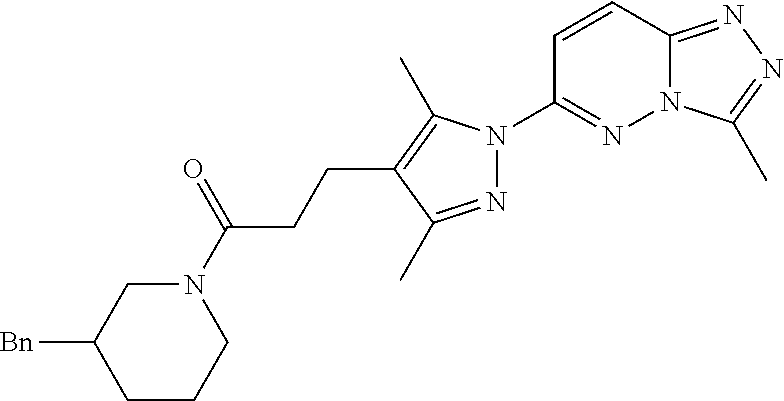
N12C(=NN=C1C)C=CC(N1N=C(C)C(CCC(N3CC([Bn])CCC3)=O)=C1C)=N2
